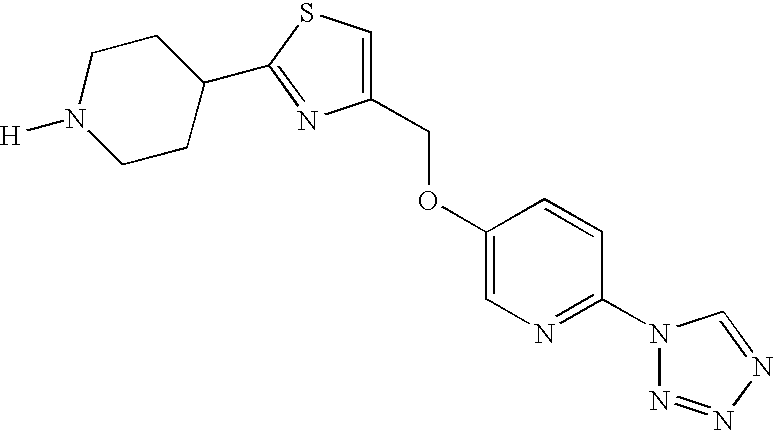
C1(COC2=CN=C(N3N=NN=C3)C=C2)=CSC(C2CCN([H])CC2)=N1
